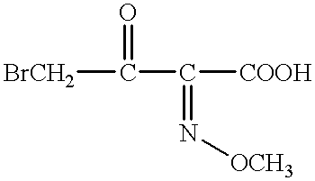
[BrCH2]C(C([COOH])=N[OCH3])=O
